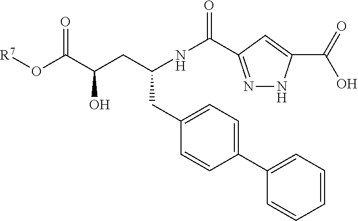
C1(CC(CC(C(O[R7])=O)O)NC(=O)C2=NNC(C(=O)O)=C2)=CC=C(C2=CC=CC=C2)C=C1
